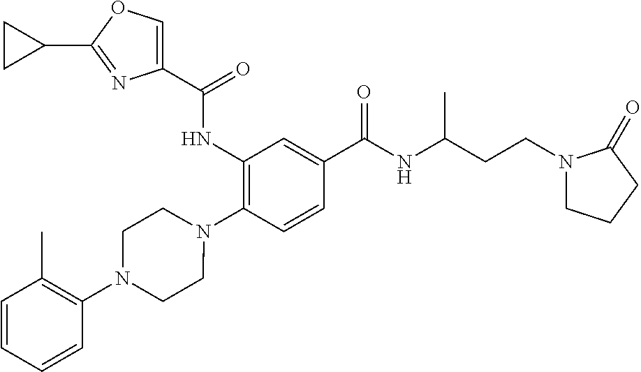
C1(NC(=O)C2=COC(C3CC3)=N2)=C(N2CCN(C3=C(C)C=CC=C3)CC2)C=CC(C(NC(CCN2CCCC2=O)C)=O)=C1
